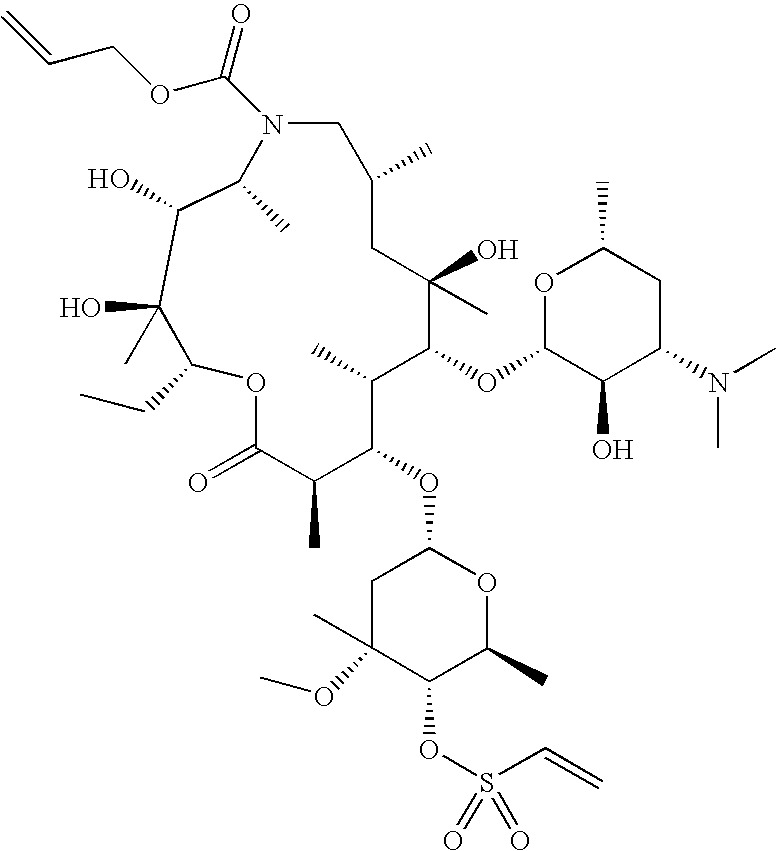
C1N(C(=O)OCC=C)C(C)C(O)C(O)(C)C(CC)OC(=O)C(C)C(OC2CC(OC)(C)C(OS(C=C)(=O)=O)C(C)O2)C(C)C(OC2C(O)C(N(C)C)CC(C)O2)C(O)(C)CC1C
